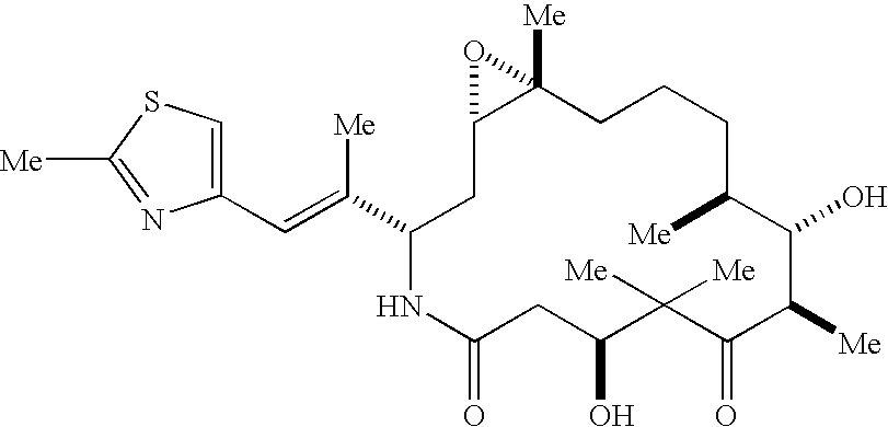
C1(C=C(C2CC3C([Me])(CCCC([Me])C(O)C([Me])C(=O)C([Me])([Me])C(O)CC(=O)N2)O3)[Me])=CSC([Me])=N1
